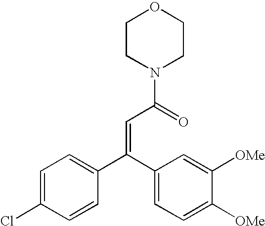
C1CN(C(C=C(C2=CC=C([OMe])C([OMe])=C2)C2=CC=C(Cl)C=C2)=O)CCO1
